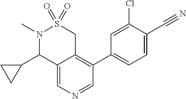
C12=CN=CC(C3=CC=C(C#N)C(Cl)=C3)=C1CS(=O)(=O)N(C)C2C1CC1
